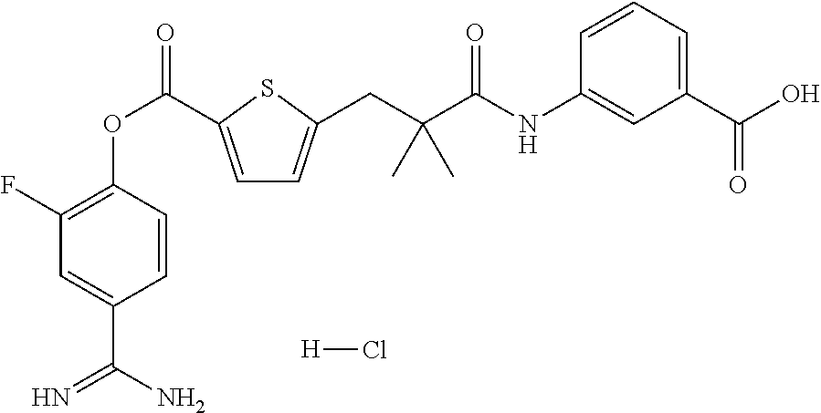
C1(F)=C(OC(=O)C2=CC=C(CC(C(=O)NC3=CC(C(O)=O)=CC=C3)(C)C)S2)C=CC(C(N)=N)=C1.[H]Cl
